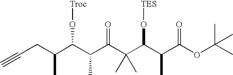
C#CCC(C(C(C(C(C(C(C(OC(C)(C)C)=O)C)O[TES])(C)C)=O)C)O[Troc])C
